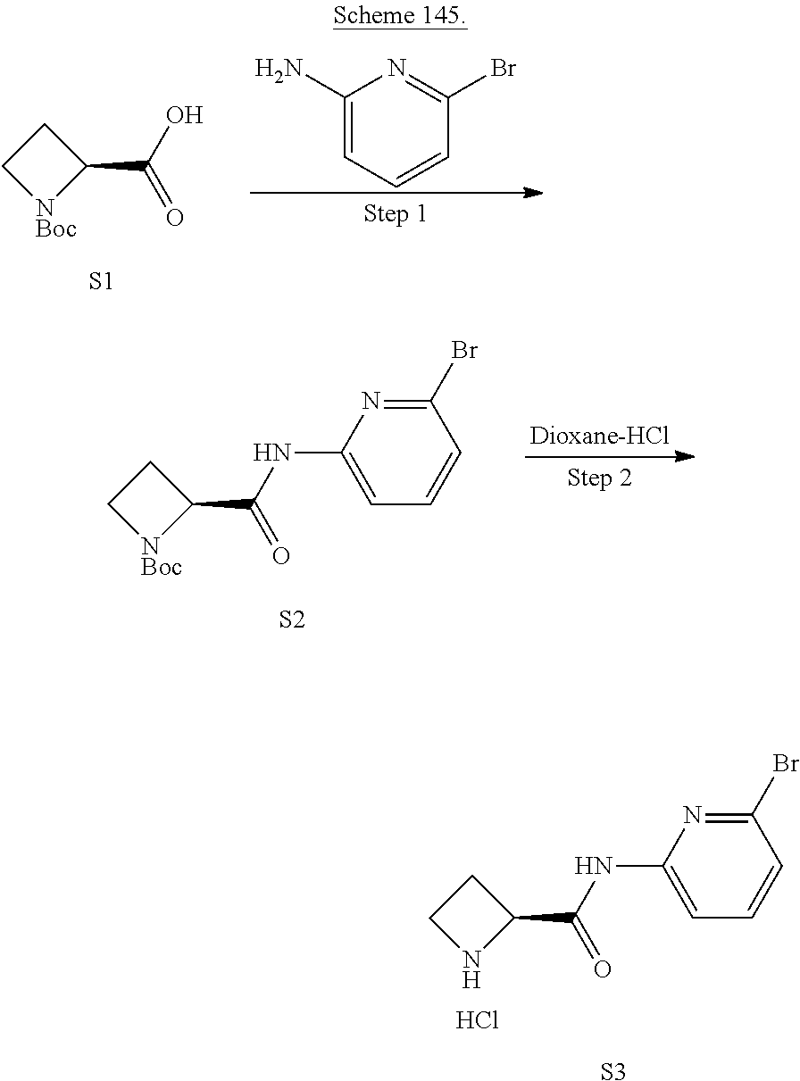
[S3].C1CNC1C(NC1=CC=CC(Br)=N1)=O.Cl.C1C[NBoc]C1C(O)=O.[S1].C1(N)=CC=CC(Br)=N1.C1C[NBoc]C1C(NC1=CC=CC(Br)=N1)=O.[S2]
